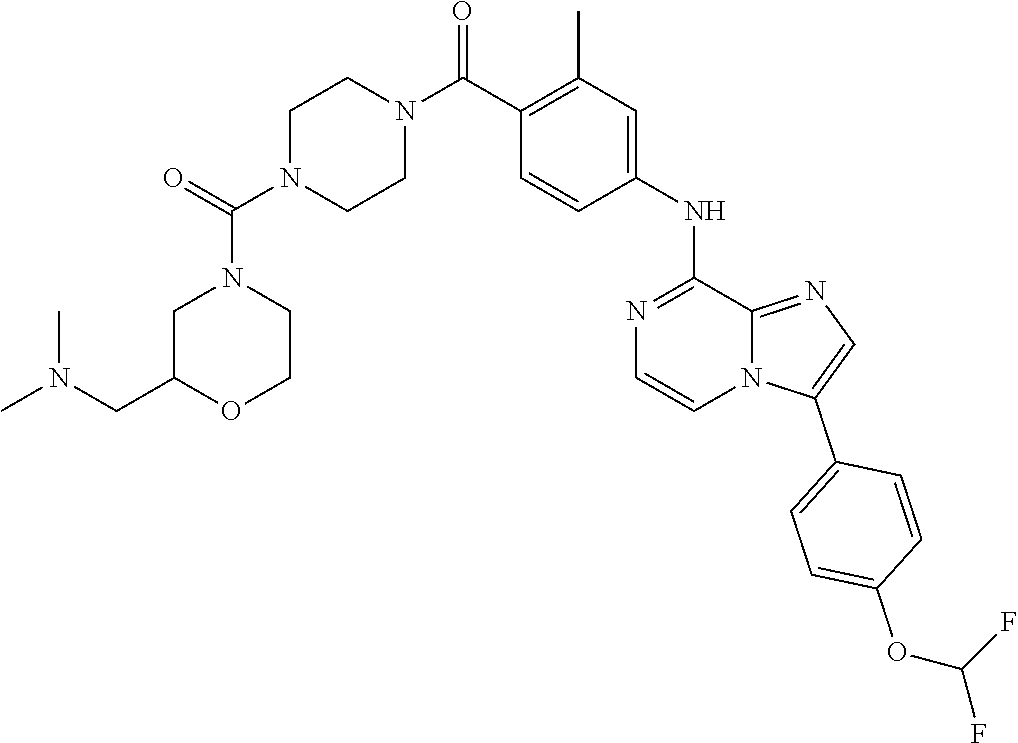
C1(C(N2CCN(C(=O)N3CC(CN(C)C)OCC3)CC2)=O)=C(C)C=C(NC2=NC=CN3C2=NC=C3C2=CC=C(OC(F)F)C=C2)C=C1
